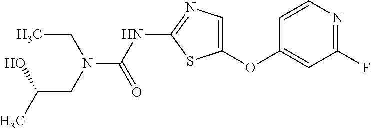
O(C1=CN=C(NC(=O)N(CC)CC(O)C)S1)C1=CC(F)=NC=C1
